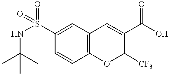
C1=CC2=C(C=C1S(NC(C)(C)C)(=O)=O)C=C(C(O)=O)C([CF3])O2
